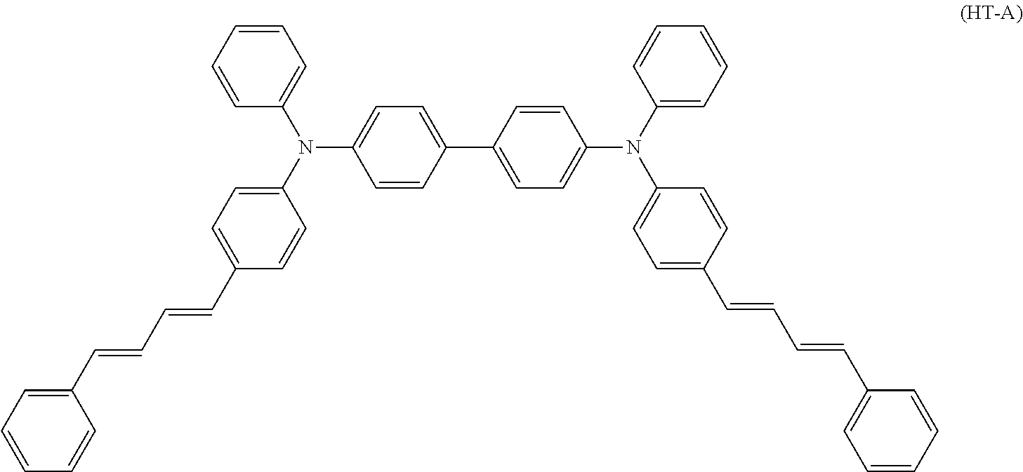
C1=CC(C2=CC=C(N(C3=CC=CC=C3)C3=CC=C(C=CC=CC4=CC=CC=C4)C=C3)C=C2)=CC=C1N(C1=CC=C(C=CC=CC2=CC=CC=C2)C=C1)C1=CC=CC=C1
